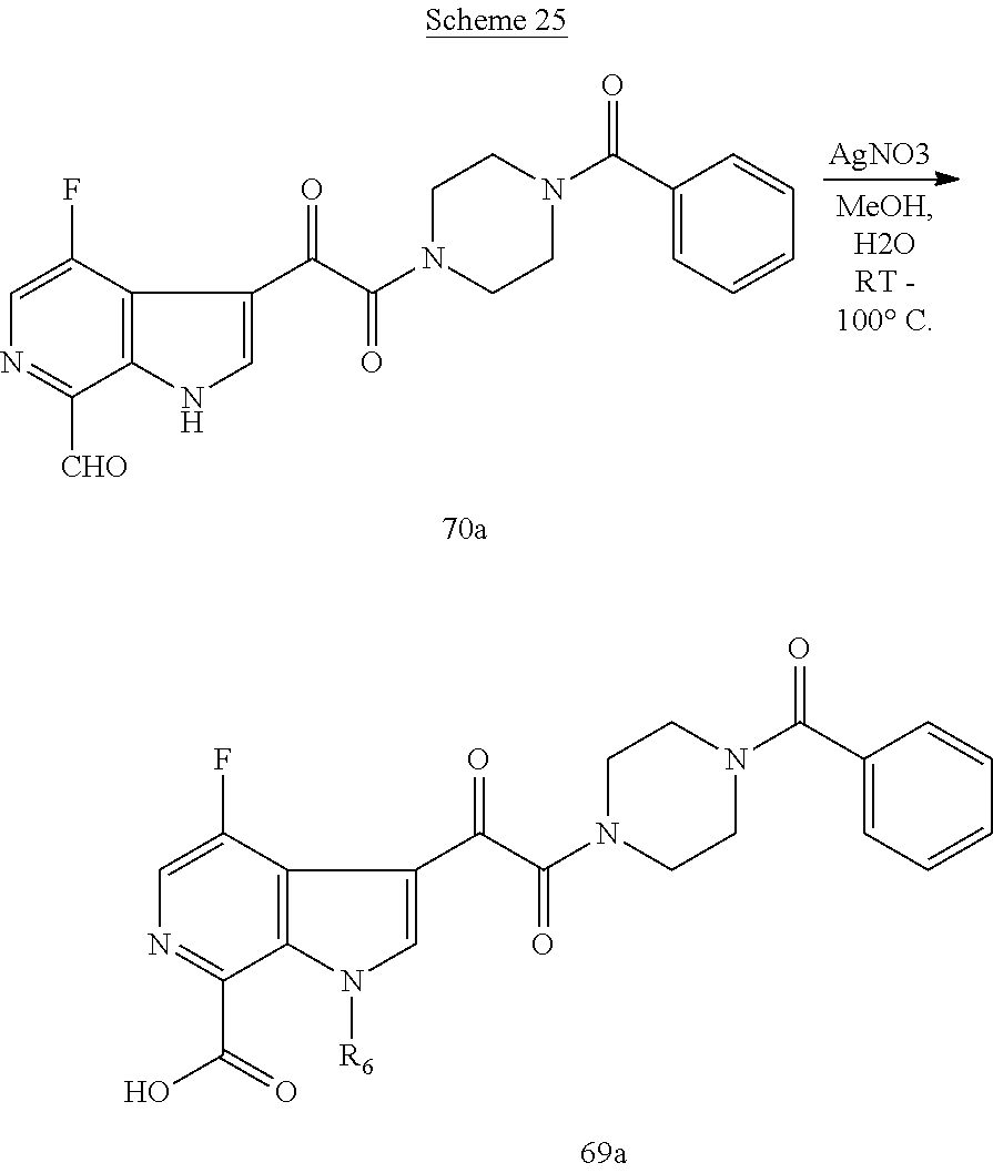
C1=C(F)C2=C(C(C(O)=O)=N1)N([R6])C=C2C(C(=O)N1CCN(C(C2=CC=CC=C2)=O)CC1)=O.C1=C(F)C2=C(C([CHO])=N1)NC=C2C(C(=O)N1CCN(C(C2=CC=CC=C2)=O)CC1)=O.[AgNO3]
